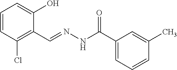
C1=CC(Cl)=C(C=NNC(=O)C2=CC=CC(C)=C2)C(O)=C1
